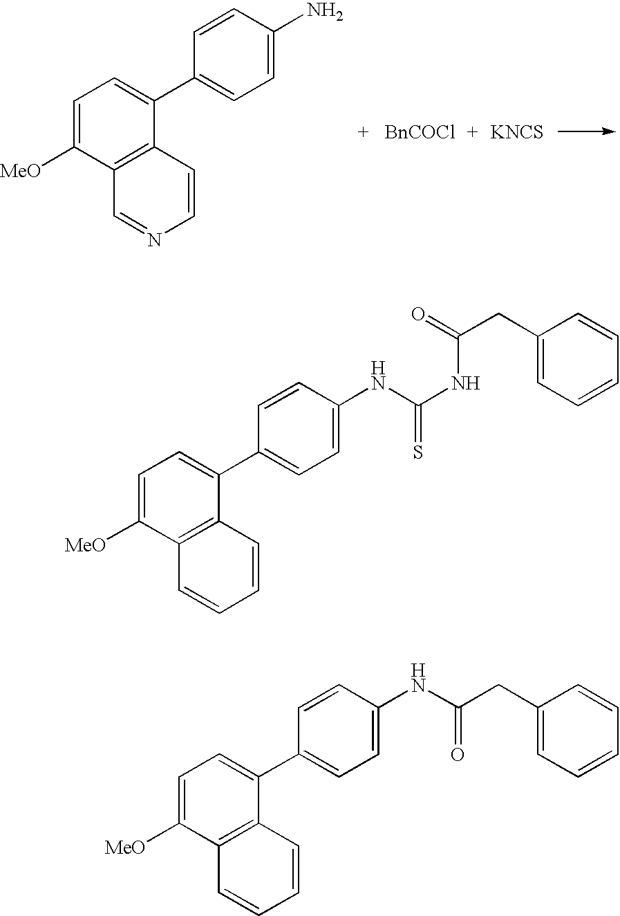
C1=C([MeO])C2=C(C(C3=CC=C(N)C=C3)=C1)C=CN=C2.[BnCOCl].[KNCS].C1=C([MeO])C2=C(C(C3=CC=C(NC(=O)CC4=CC=CC=C4)C=C3)=C1)C=CC=C2.C1=C([MeO])C2=C(C(C3=CC=C(NC(=S)NC(CC4=CC=CC=C4)=O)C=C3)=C1)C=CC=C2
